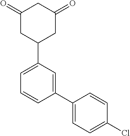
C1(=O)CC(C2=CC=CC(C3=CC=C(Cl)C=C3)=C2)CC(=O)C1
